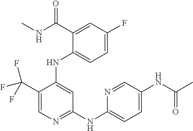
C1(C(F)(F)F)=CN=C(NC2=CC=C(NC(C)=O)C=N2)C=C1NC1=CC=C(F)C=C1C(NC)=O
